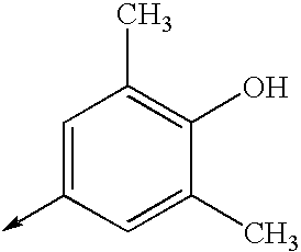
C1=C(->C)C=C(C)C(O)=C1C
